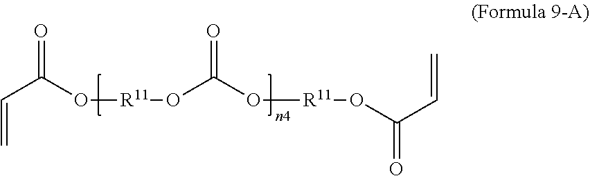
C(=C)C(O[R11]OC(O[R11]OC(C=C)=O)=O)=O
